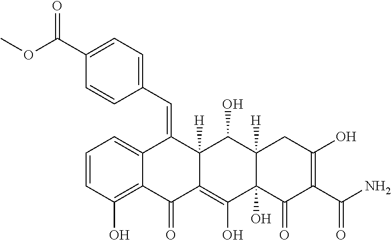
C1=CC(O)=C2C(=C1)C(=CC1=CC=C(C(OC)=O)C=C1)C1([H])C(=C(O)C3(O)C([H])(C1O)CC(O)=C(C(N)=O)C3=O)C2=O
